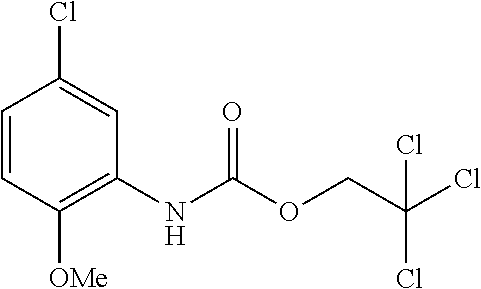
C1=CC([OMe])=C(NC(OCC(Cl)(Cl)Cl)=O)C=C1Cl
